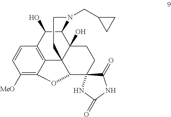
C1([MeO])=C2C3=C(C=C1)C(O)C1C4(O)C3(C(C3(CC4)C(=O)NC(=O)N3)O2)CCN1CC1CC1
